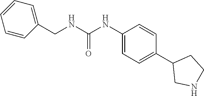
C(NC(NC1=CC=C(C2CNCC2)C=C1)=O)C1=CC=CC=C1
